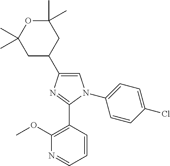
C1=C(C2CC(C)(C)OC(C)(C)C2)N=C(C2=C(OC)N=CC=C2)N1C1=CC=C(Cl)C=C1
